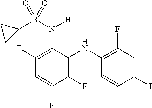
C1(F)=C(NC2=C(F)C=C(I)C=C2)C(N(S(C2CC2)(=O)=O)[H])=C(F)C=C1F
